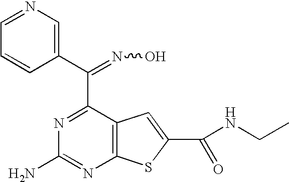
C1(C(=NO)C2=NC(N)=NC3=C2C=C(C(NCC)=O)S3)=CN=CC=C1
